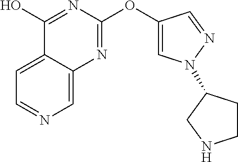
C1=C2C(=CN=C1)N=C(OC1=CN(C3CCNC3)N=C1)N=C2O
